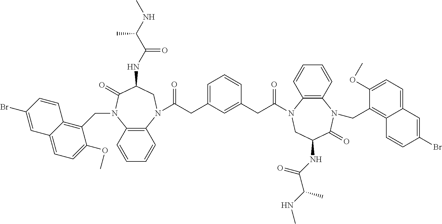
C1=C(CC(=O)N2C3=C(C=CC=C3)N(CC3=C4C(=CC=C3OC)C=C(Br)C=C4)C(=O)C(NC(C(NC)C)=O)C2)C=C(CC(=O)N2C3=C(C=CC=C3)N(CC3=C4C(=CC=C3OC)C=C(Br)C=C4)C(=O)C(NC(C(NC)C)=O)C2)C=C1
